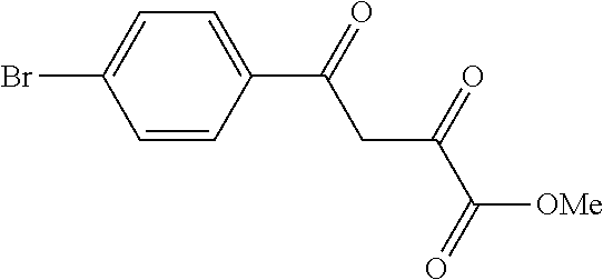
C1=C(C(=O)CC(=O)C([OMe])=O)C=CC(Br)=C1
